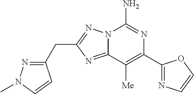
C12=NC(CC3=NN(C)C=C3)=NN1C(N)=NC(C1=NC=CO1)=C2[Me]
